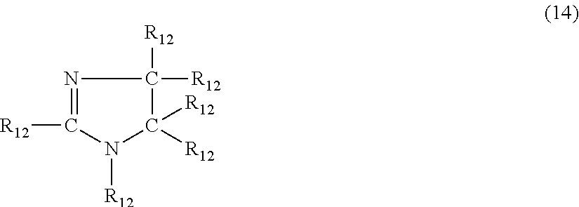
N1([R12])C([R12])=NC([R12])([R12])C1([R12])[R12]
